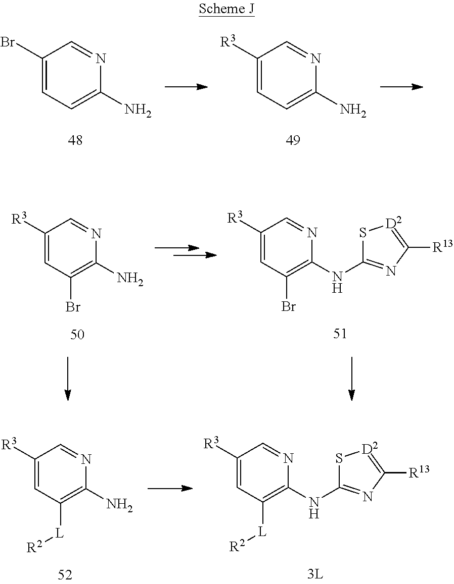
C1([R3])=CC([L][R2])=C(N)N=C1.C1([R3])=CC([L][R2])=C(NC2=NC([R13])=[D2]S2)N=C1.C1(Br)=CC=C(N)N=C1.C1([R3])=CC=C(N)N=C1.C1([R3])=CC(Br)=C(NC2=NC([R13])=[D2]S2)N=C1.C1([R3])=CC(Br)=C(N)N=C1
